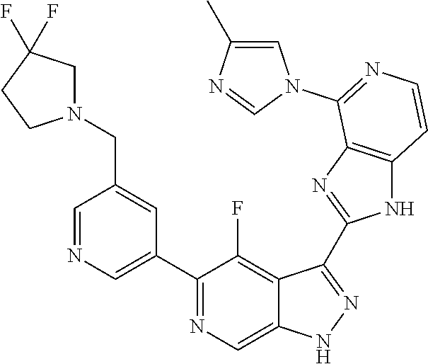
C1=NC=C(C2=NC=C3C(=C2F)C(C2=NC4=C(N2)C=CN=C4N2C=C(C)N=C2)=NN3)C=C1CN1CC(F)(F)CC1
